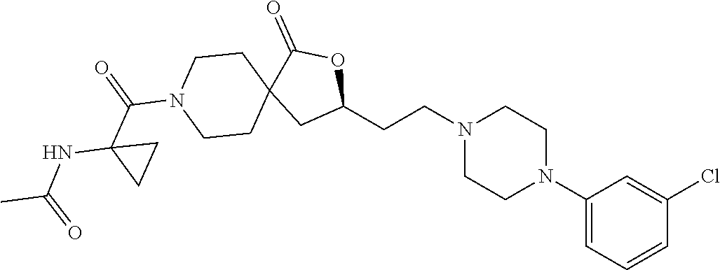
C1(N2CCN(CCC3OC(=O)C4(C3)CCN(C(C3(NC(C)=O)CC3)=O)CC4)CC2)=CC=CC(Cl)=C1
